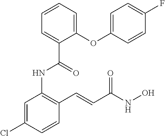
C1=C(Cl)C=CC(C=CC(NO)=O)=C1NC(C1=CC=CC=C1OC1=CC=C(F)C=C1)=O
